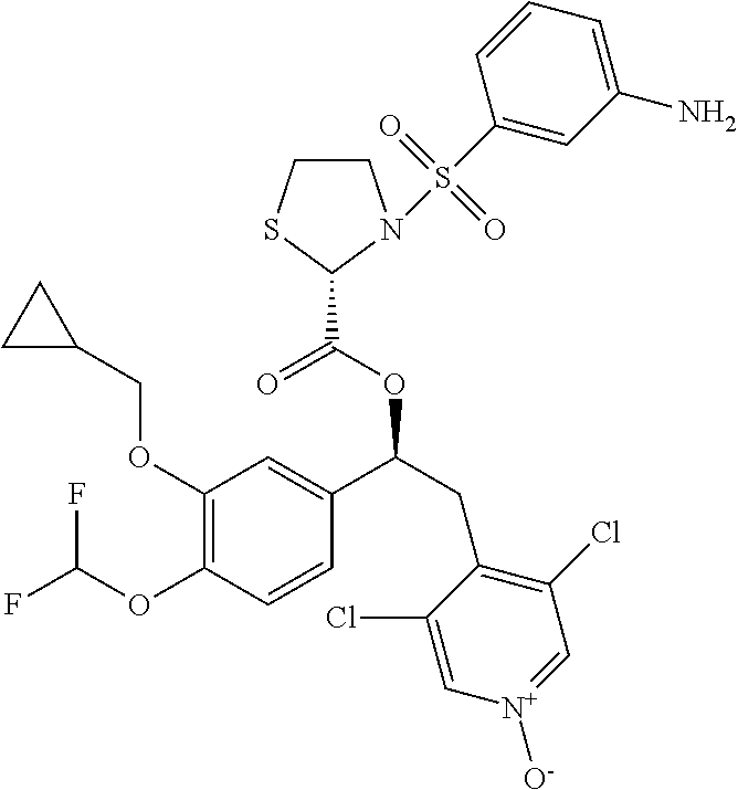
C1(OCC2CC2)=C(OC(F)F)C=CC(C(CC2=C(Cl)C=[N+]([O-])C=C2Cl)OC(C2N(S(C3=CC(N)=CC=C3)(=O)=O)CCS2)=O)=C1
